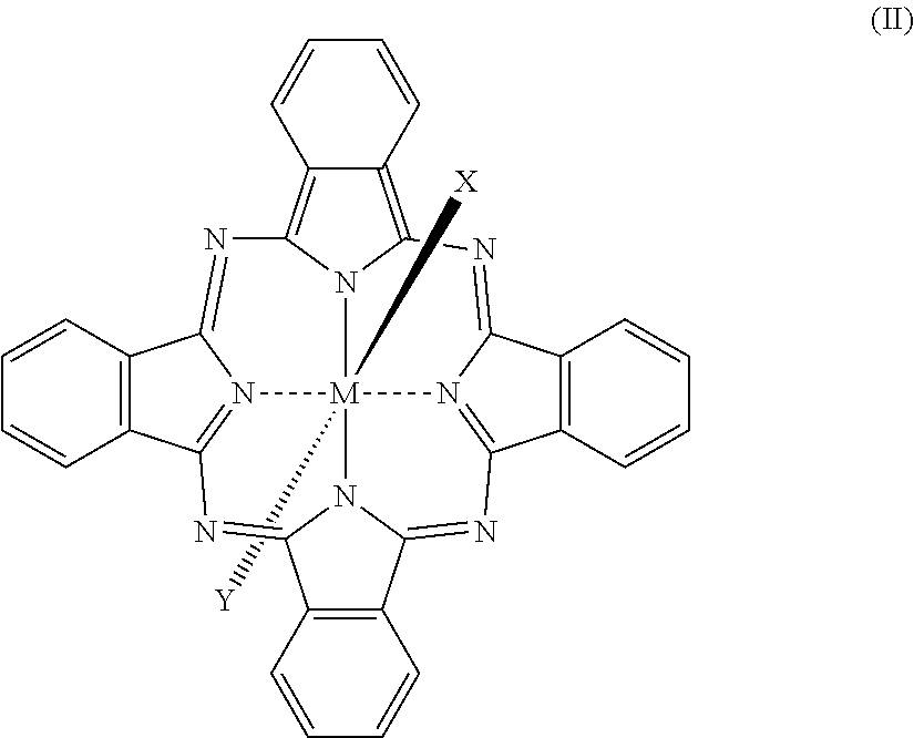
C12=C3N4C(=C1C=CC=C2)N=C1C2=C(C5=N1[M]41([X])([Y])N4=C(C6=C(C4=N3)C=CC=C6)N=C3C4=C(C(=N5)N31)C=CC=C4)C=CC=C2
